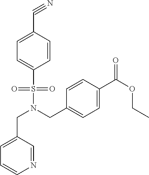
C1=C(CN(S(=O)(=O)C2=CC=C(C#N)C=C2)CC2=CC=C(C(OCC)=O)C=C2)C=NC=C1
